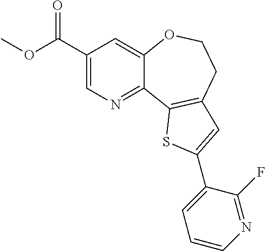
C1=C(C(OC)=O)C=C2C(=N1)C1=C(CCO2)C=C(C2=CC=CN=C2F)S1
